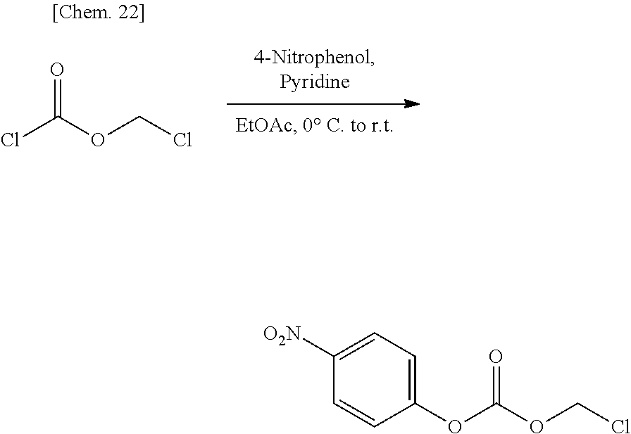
ClC(OCCl)=O.O(C(OCCl)=O)C1=CC=C([O2N])C=C1
